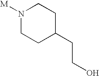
N1([M])CCC(CCO)CC1
